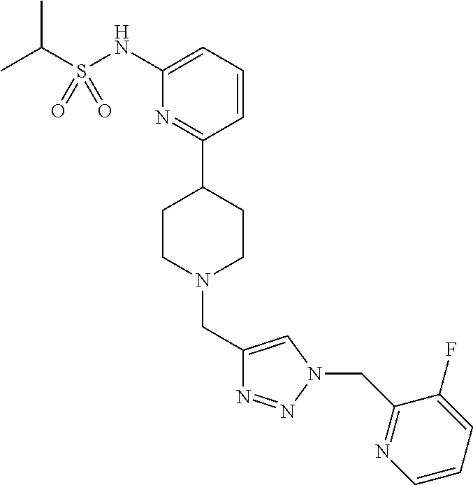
C1(NS(C(C)C)(=O)=O)=CC=CC(C2CCN(CC3=CN(CC4=NC=CC=C4F)N=N3)CC2)=N1
